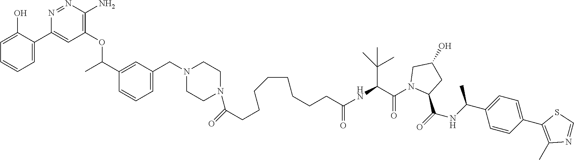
C1=C(O)C(C2=CC(OC(C)C3=CC(CN4CCN(C(CCCCCCCCC(NC(C(C)(C)C)C(N5C(C(=O)NC(C6=CC=C(C7=C(C)N=CS7)C=C6)C)CC(O)C5)=O)=O)=O)CC4)=CC=C3)=C(N)N=N2)=CC=C1
